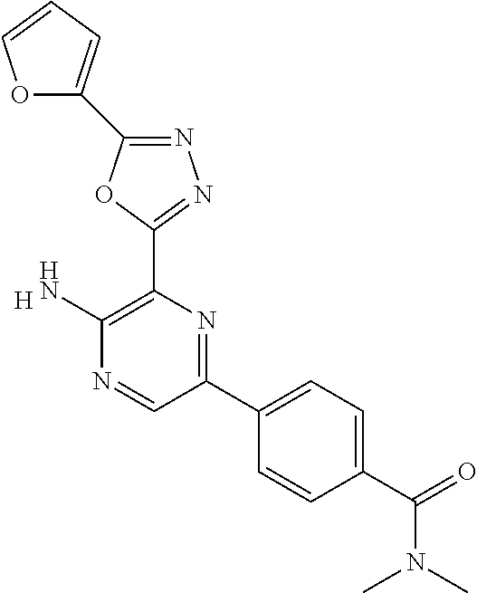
[H].C1(N)=C(C2=NN=C(C3=CC=CO3)O2)N=C(C2=CC=C(C(N(C)C)=O)C=C2)C=N1
